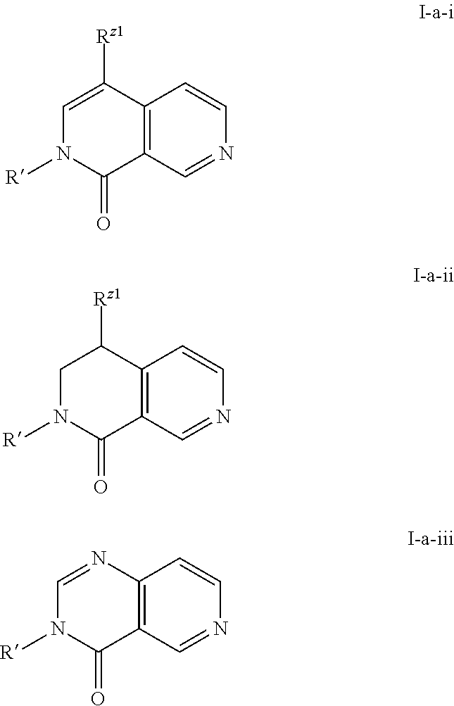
C12=C(C=NC=C1)C(=O)N([R])C=C2[Rz1].C12=C(C=NC=C1)C(=O)N([R])CC2[Rz1].C12=C(C=NC=C1)C(=O)N([R])C=N2
